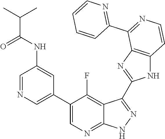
C1=NC=C(C2=CN=C3C(=C2F)C(C2=NC4=C(N2)C=CN=C4C2=NC=CC=C2)=N[N H]3)C=C1NC(C(C)C)=O
